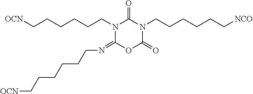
N1(CCCCCC[OCN])C(=NCCCCCC[OCN])OC(=O)N(CCCCCC[NCO])C1=O
